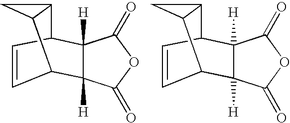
C1=CC2C3([H])C([H])(C1C1C2C1)C(=O)OC3=O.C1=CC2C3([H])C([H])(C1C1C2C1)C(=O)OC3=O
